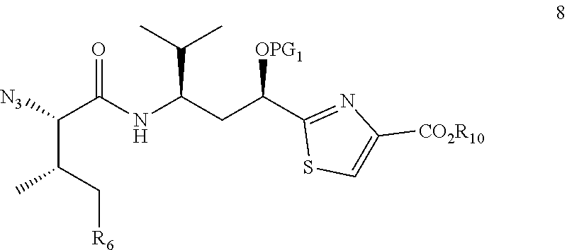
C(C(C1=NC([CO2R10])=CS1)[OPG1])C(NC(C(C(C)C[R6])[N3])=O)C(C)C
